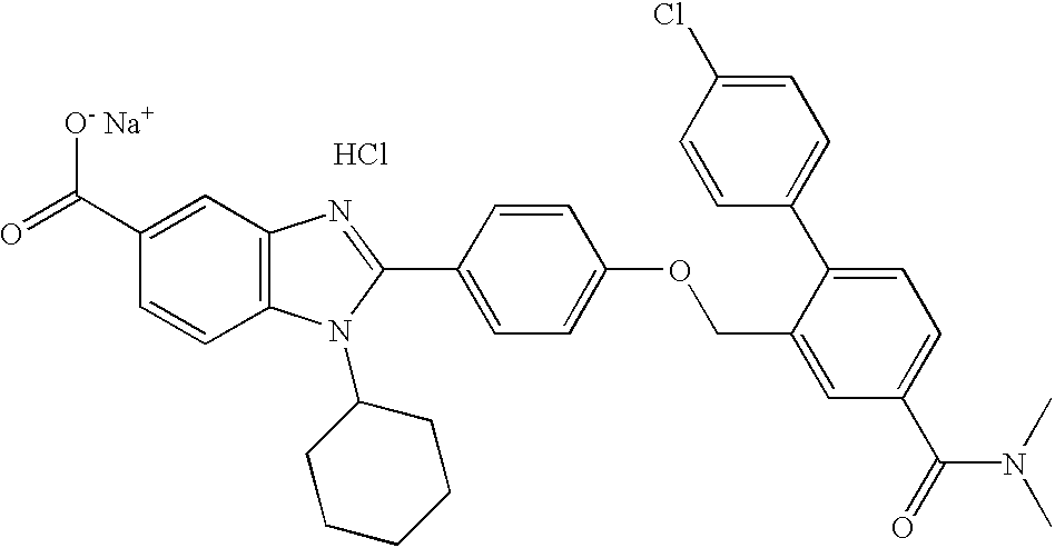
O=C(C1=CC2=C(C=C1)N(C1CCCCC1)C(C1=CC=C(OCC3=CC(C(=O)N(C)C)=CC=C3C3=CC=C(Cl)C=C3)C=C1)=N2)[O- Na+].Cl
